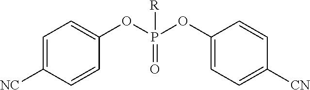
C1=C([NC])C=CC(OP([R])(=O)OC2=CC=C([CN])C=C2)=C1
